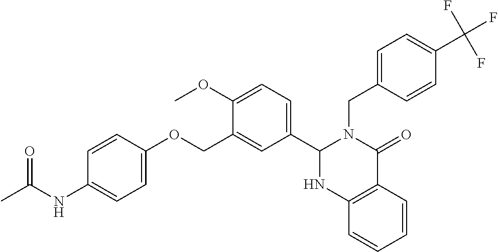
C1(NC(C)=O)=CC=C(OCC2=CC(C3N(CC4=CC=C(C(F)(F)F)C=C4)C(=O)C4=C(C=CC=C4)N3)=CC=C2OC)C=C1
